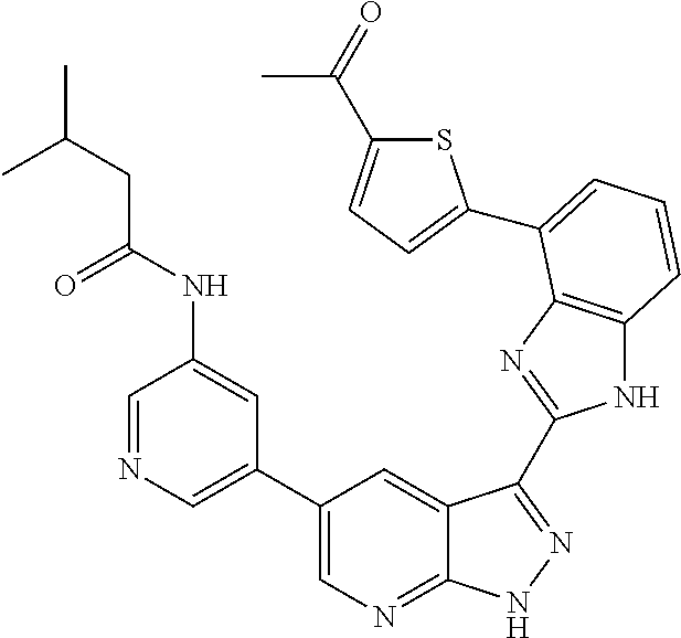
C1(C2=CN=CC(NC(CC(C)C)=O)=C2)=CN=C2C(=C1)C(C1=NC3=C(N1)C=CC=C3C1=CC=C(C(=O)C)S1)=NN2
